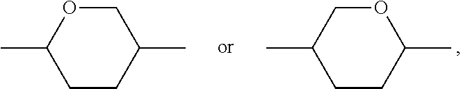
C1CC(C)COC1C.C1CC(C)COC1C
